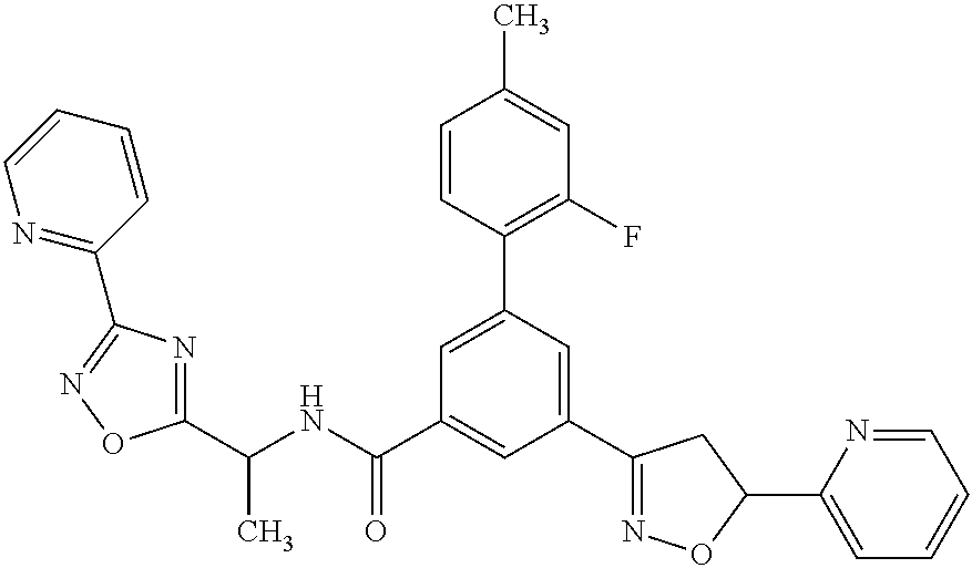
C1(C2=NOC(C3=CC=CC=N3)C2)=CC(C2=C(F)C=C(C)C=C2)=CC(C(NC(C2=NC(C3=NC=CC=C3)=NO2)C)=O)=C1
